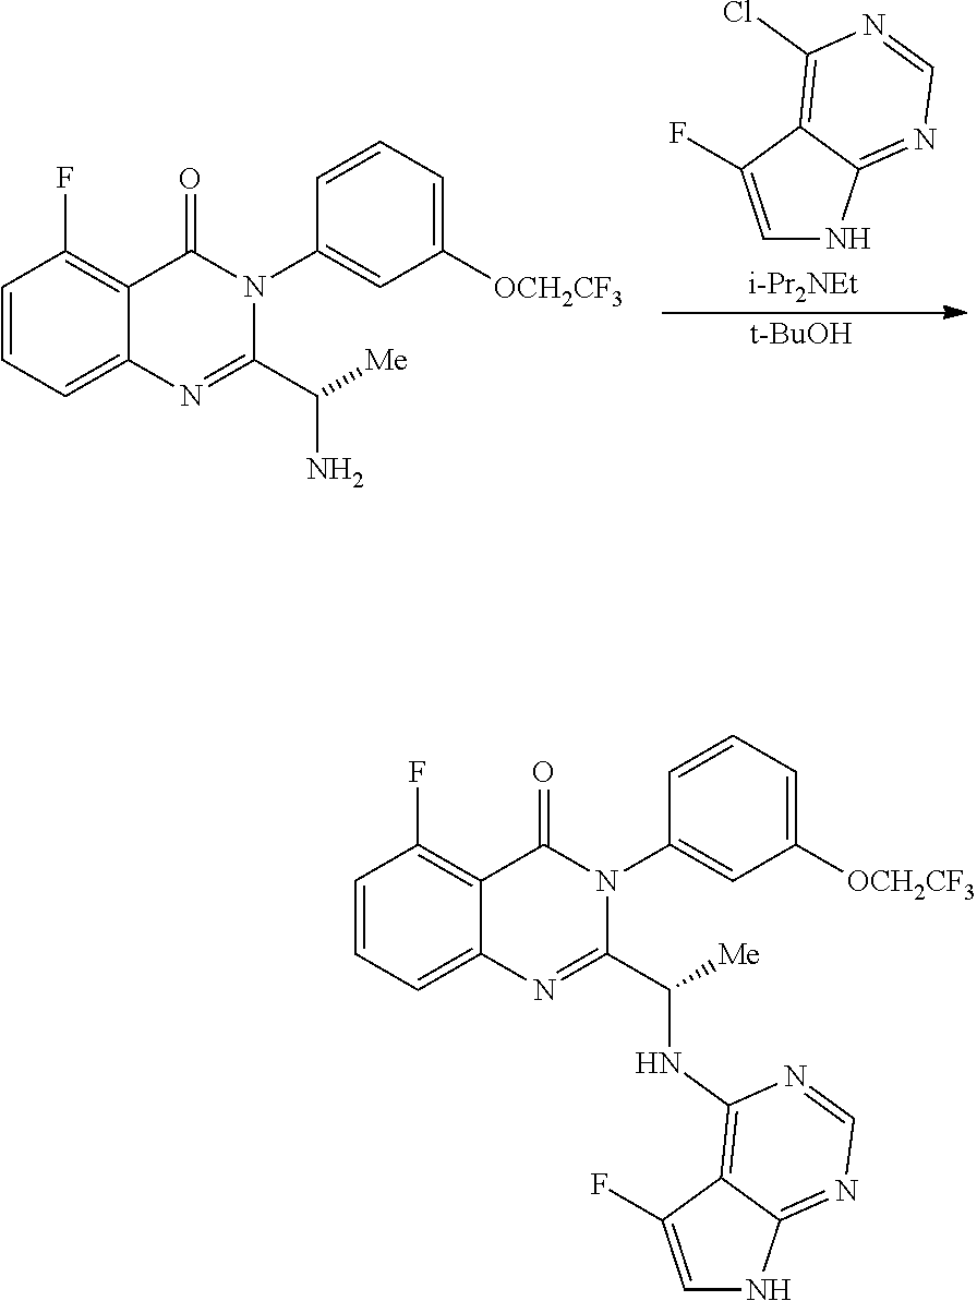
C1=C(F)C2=C(Cl)N=CN=C2N1.[i-Pr2NEt].[t-BuOH].C1=CC=C2C(=C1F)C(=O)N(C1=CC([OCH2CF3])=CC=C1)C(C([Me])N)=N2.C1=CC=C2C(=C1F)C(=O)N(C1=CC([OCH2CF3])=CC=C1)C(C([Me])NC1=C3C(=NC=N1)NC=C3F)=N2
